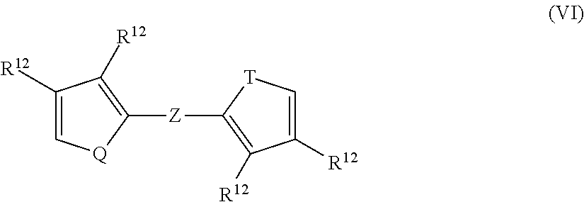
C1([R12])=C[Q]C([Z]C2=C([R12])C([R12])=C[T]2)=C1[R12]
